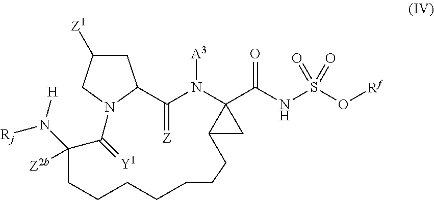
C1C([Z1])CN2C1C(=[Z])N([A3])C1(C(NS(O[Rf])(=O)=O)=O)C(C1)CCCCCCCC([Z2b])(N([H])[Rj])C2=[Y1]
